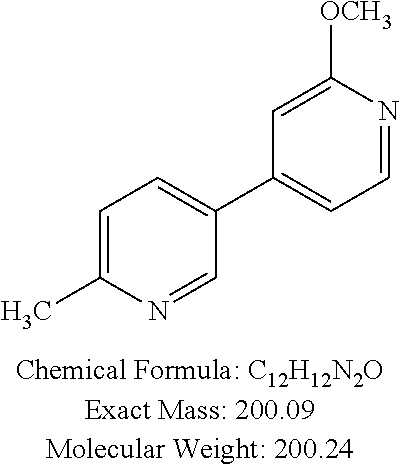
C1=C(C)N=CC(C2=CC=NC([OCH3])=C2)=C1
